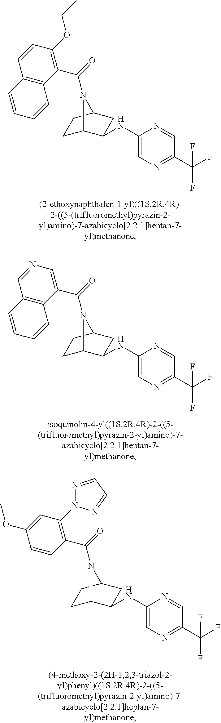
C1(C(F)(F)F)=NC=C(NC2C3CCC(C2)N3C(=O)C2=C(OCC)C=CC3=C2C=CC=C3)N=C1.C1(C(F)(F)F)=NC=C(NC2C3CCC(C2)N3C(=O)C2=CN=CC3=C2C=CC=C3)N=C1.C1(C(F)(F)F)=NC=C(NC2C3CCC(C2)N3C(=O)C2=C(N3N=CC=N3)C=C(OC)C=C2)N=C1
